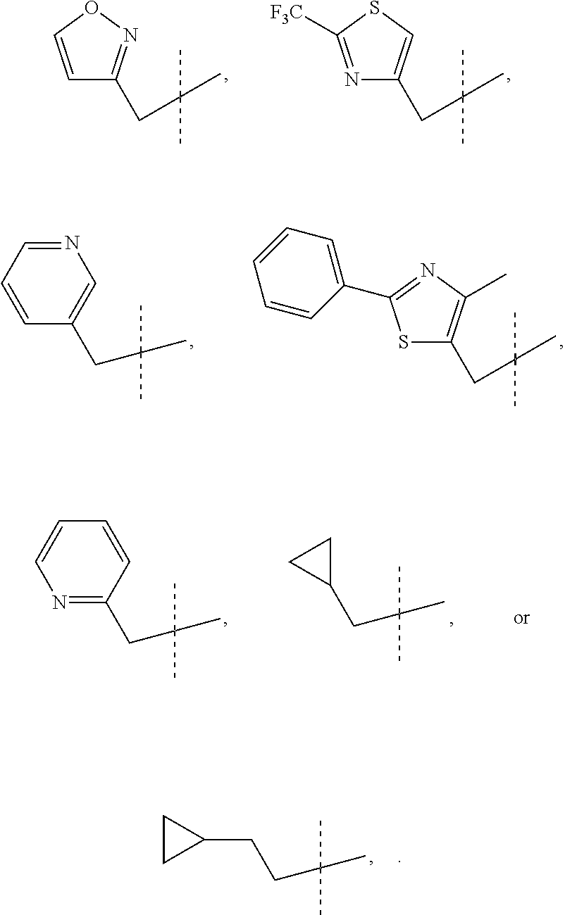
C1CC1CCC(C)(C)C.C1=CON=C1CC(C)(C)C.N1=C([F3C])SC=C1CC(C)(C)C.N1=CC=CC(CC(C)(C)C)=C1.S1C(CC(C)(C)C)=C(C)N=C1C1=CC=CC=C1.C1=CC(CC(C)(C)C)=NC=C1.C1(CC(C)(C)C)CC1
